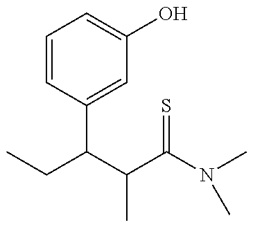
CCC(C(C(N(C)C)=S)C)C1=CC(O)=CC=C1
